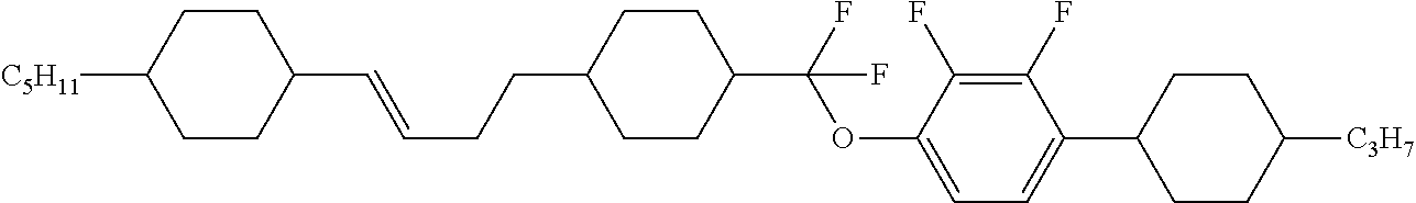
C1(C=CCCC2CCC(C(OC3=CC=C(C4CCC([C3H7])CC4)C(F)=C3F)(F)F)CC2)CCC([C5H11])CC1
